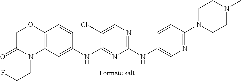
C1(NC2=CN=C(N3CCN(C)CC3)C=C2)=NC=C(Cl)C(NC2=CC3=C(C=C2)OCC(=O)N3CCF)=N1
